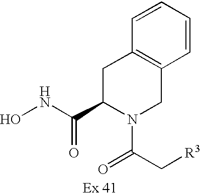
ONC(C1N(C(C[R3])=O)CC2=C(C1)C=CC=C2)=O
